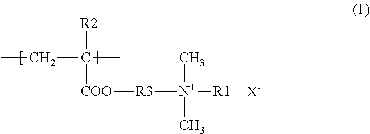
[R2]C([COO][R3][N+](C)(C)[R1])(C)CC.[X-]
